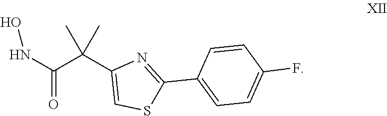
C(C(C1=CSC(C2=CC=C(F)C=C2)=N1)(C)C)(NO)=O
